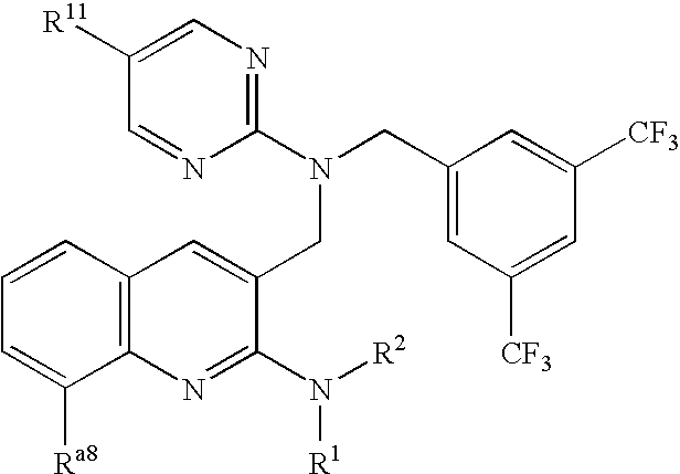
C12=C(N=C(N([R2])[R1])C(CN(CC3=CC([CF3])=CC([CF3])=C3)C3=NC=C([R11])C=N3)=C1)C([Ra8])=CC=C2
